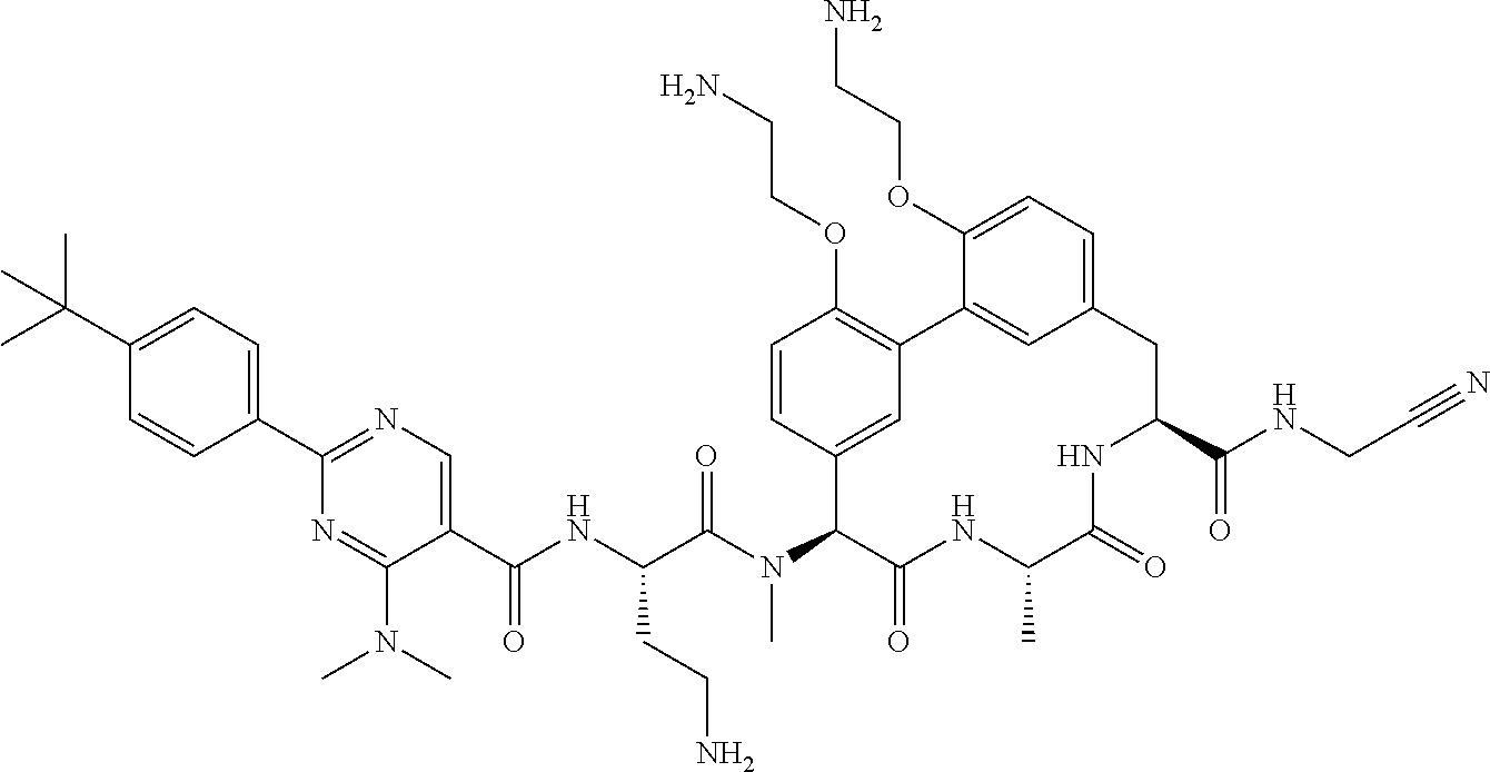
C(C(N(C1C(=O)NC(C)C(=O)NC(C(NCC#N)=O)CC2=CC=C(OCCN)C(=C2)C2=C(OCCN)C=CC1=C2)C)=O)(NC(C1=CN=C(C2=CC=C(C(C)(C)C)C=C2)N=C1N(C)C)=O)CCN
